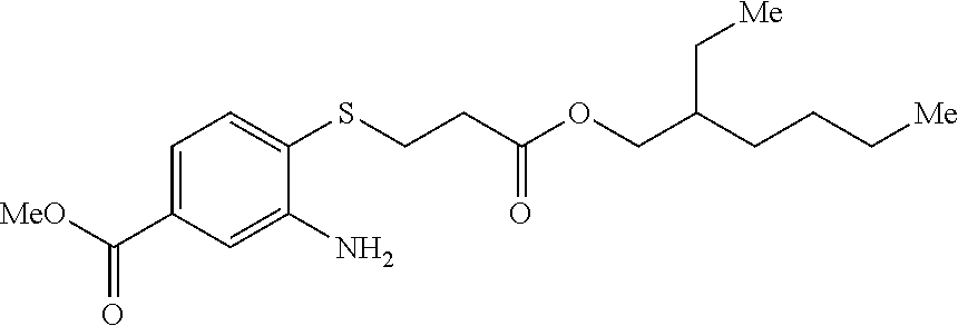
C1=C(C([MeO])=O)C=C(N)C(SCCC(OCC(CCC[Me])C[Me])=O)=C1
